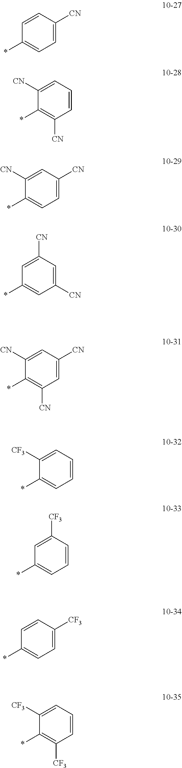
C1=CC([CN])=CC=C1*.C1([CN])=CC=CC([CN])=C1*.C1([CN])=CC([CN])=CC=C1*.C1=C([CN])C=C([CN])C=C1*.C1([CN])=CC([CN])=CC([CN])=C1*.C1([CF3])=CC=CC=C1*.C1=C([CF3])C=CC=C1*.C1=CC([CF3])=CC=C1*.C1([CF3])=CC=CC([CF3])=C1*
